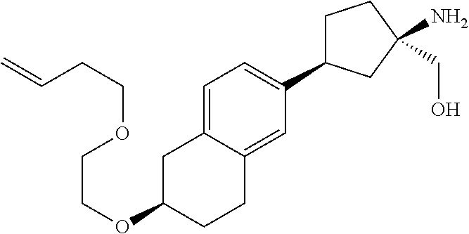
C1=C2C(=CC(C3CCC(N)(CO)C3)=C1)CCC(OCCOCCC=C)C2
